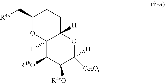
C1([R4bO])C([R4cO])C([H])([CHO])OC2([H])C1([H])OC(C[R4a])CC2
